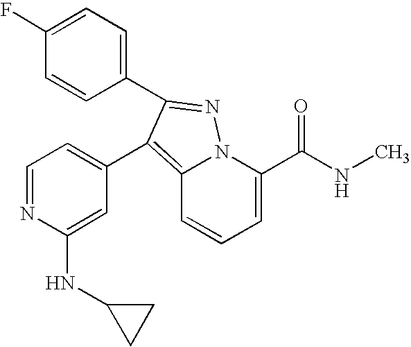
C12=C(C3=CC=NC(NC4CC4)=C3)C(C3=CC=C(F)C=C3)=NN1C(C(NC)=O)=CC=C2
